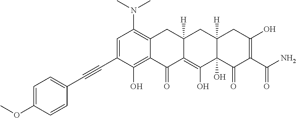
C1=C(C#CC2=CC=C(OC)C=C2)C(O)=C2C(=C1N(C)C)CC1([H])C(=C(O)C3(O)C([H])(C1)CC(O)=C(C(N)=O)C3=O)C2=O
